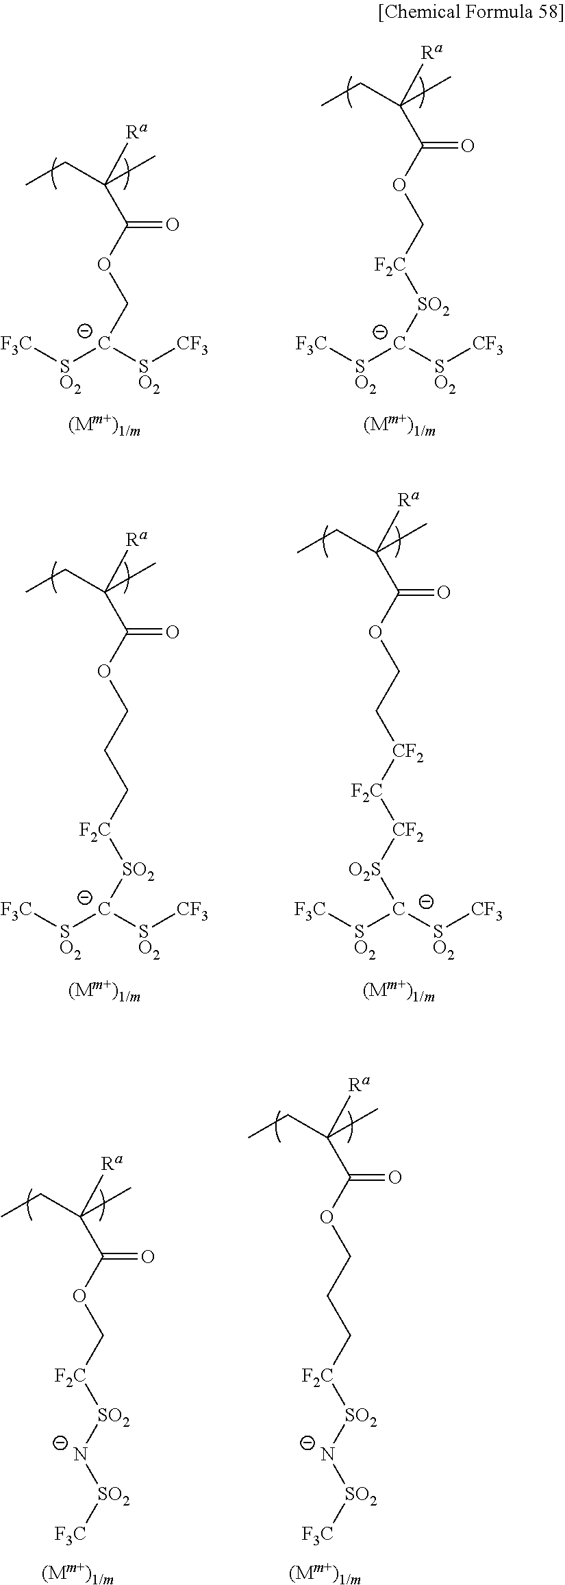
C(C)C(C)([Ra])C(OC[C-]([SO2][F3C])[SO2][CF3])=O.C(C)C(C)([Ra])C(OC[F2C][SO2][C-]([SO2][F3C])[SO2][CF3])=O.C(C)C(C)([Ra])C(OCCC[F2C][SO2][C-]([SO2][F3C])[SO2][CF3])=O.C(C)C(C)([Ra])C(OCC[CF2][F2C][CF2][O2S][C-]([SO2][F3C])[SO2][CF3])=O.C(C)C(C)([Ra])C(OC[F2C][SO2][N-][SO2][F3C])=O.C(C)C(C)([Ra])C(OCCC[F2C][SO2][N-][SO2][F3C])=O
